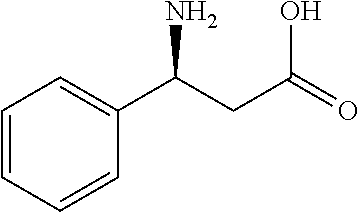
C1=CC=CC(C(CC(=O)O)N)=C1
